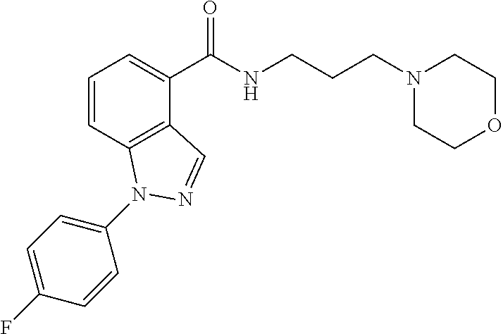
C1=CC2=C(C(C(NCCCN3CCOCC3)=O)=C1)C=NN2C1=CC=C(F)C=C1
